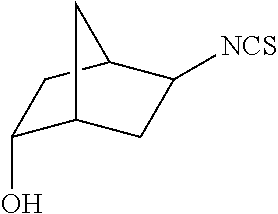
C12CC([NCS])C(CC1O)C2
